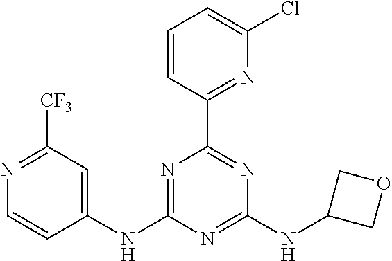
C1=CC(C2=NC(NC3COC3)=NC(NC3=CC([CF3])=NC=C3)=N2)=NC(Cl)=C1
